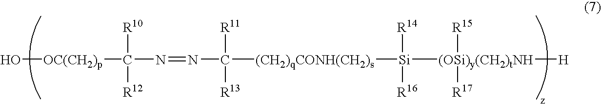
O[OC(CH2)p]C(N=NC([(CH2)qCONH(CH2)s][Si]([(OSi)y(CH2)tNH]([H])([R15])[R17])([R14])[R16])([R11])[R13])([R10])[R12]
